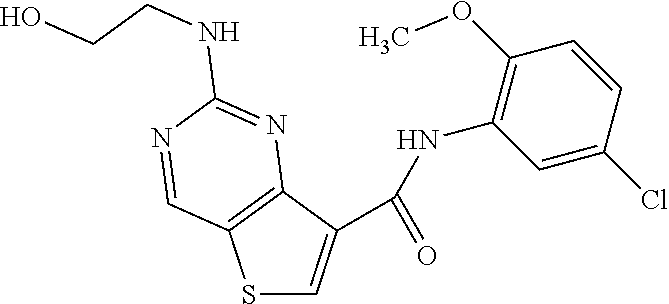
S1C=C(C(=O)NC2=C(OC)C=CC(Cl)=C2)C2=C1C=NC(NCCO)=N2
